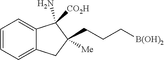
C1=CC=C2C(=C1)C(N)([CO2H])C(CCC[B(OH)2])([Me])C2
